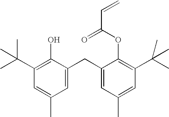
C1(O)=C(C(C)(C)C)C=C(C)C=C1CC1=CC(C)=CC(C(C)(C)C)=C1OC(C=C)=O
